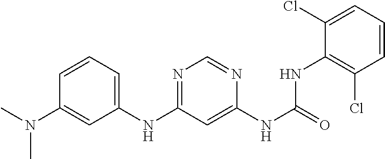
C1(NC2=NC=NC(NC(NC3=C(Cl)C=CC=C3Cl)=O)=C2)=CC=CC(N(C)C)=C1
